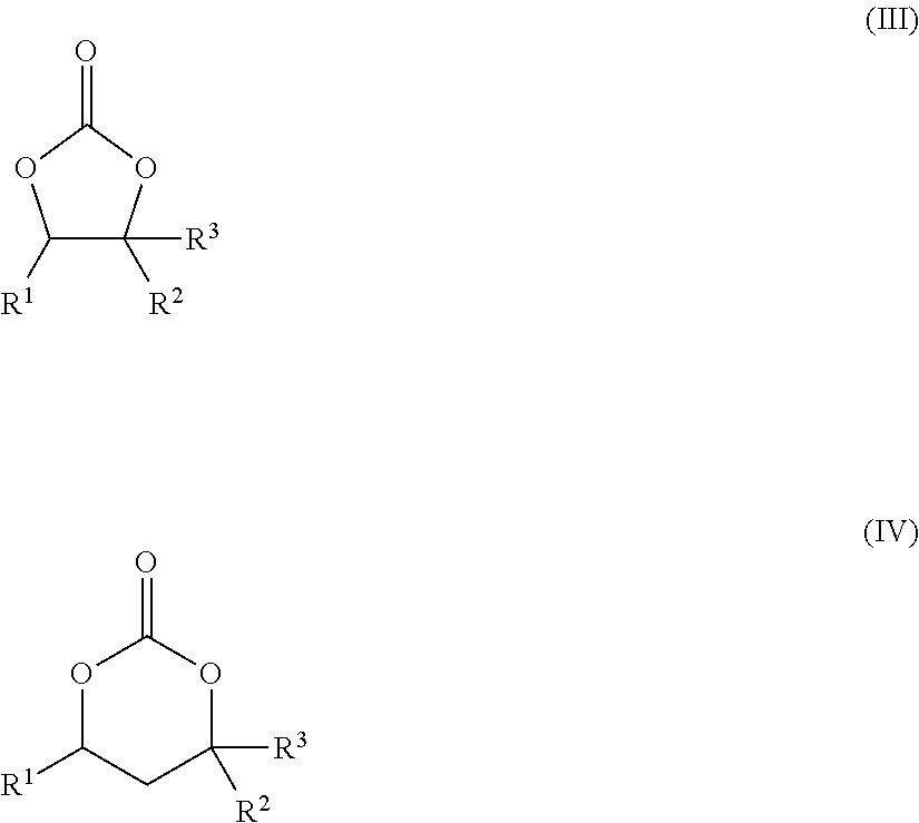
C1([R1])C([R2])([R3])OC(=O)O1.O1C([R1])CC([R3])([R2])OC1=O
